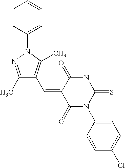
C(=C1C(=O)N(C2=CC=C(Cl)C=C2)C(=S)NC1=O)C1=C(C)N(C2=CC=CC=C2)N=C1C
